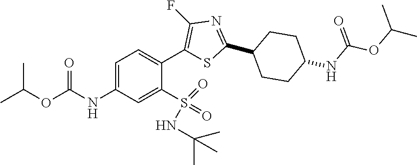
C1=C(NC(=O)OC(C)C)C=C(S(=O)(=O)NC(C)(C)C)C(C2=C(F)N=C(C3CCC(NC(OC(C)C)=O)CC3)S2)=C1
